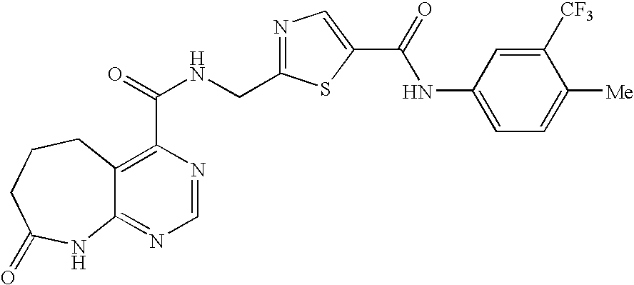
C12=NC=NC(C(=O)NCC3=NC=C(C(=O)NC4=CC=C([Me])C([CF3])=C4)S3)=C1CCCC(=O)N2
